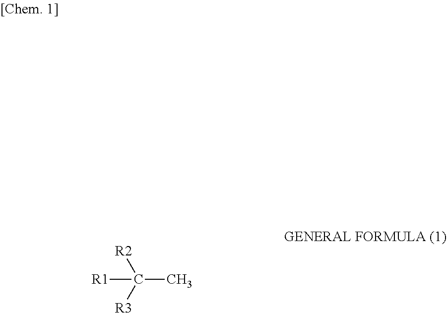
[R1]C(C)([R2])[R3]
